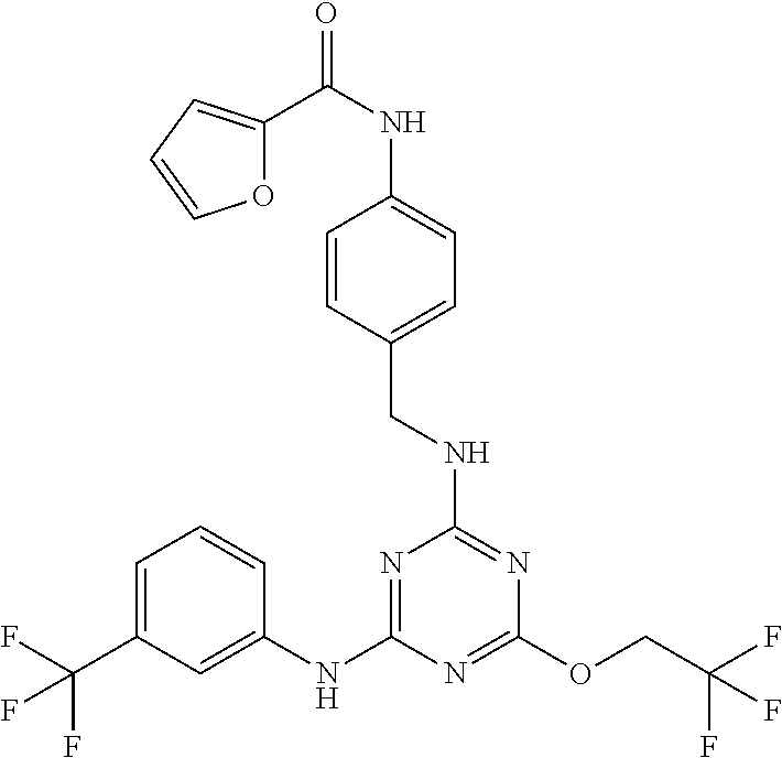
C1=C(C(F)(F)F)C=C(NC2=NC(NCC3=CC=C(NC(C4=CC=CO4)=O)C=C3)=NC(OCC(F)(F)F)=N2)C=C1
